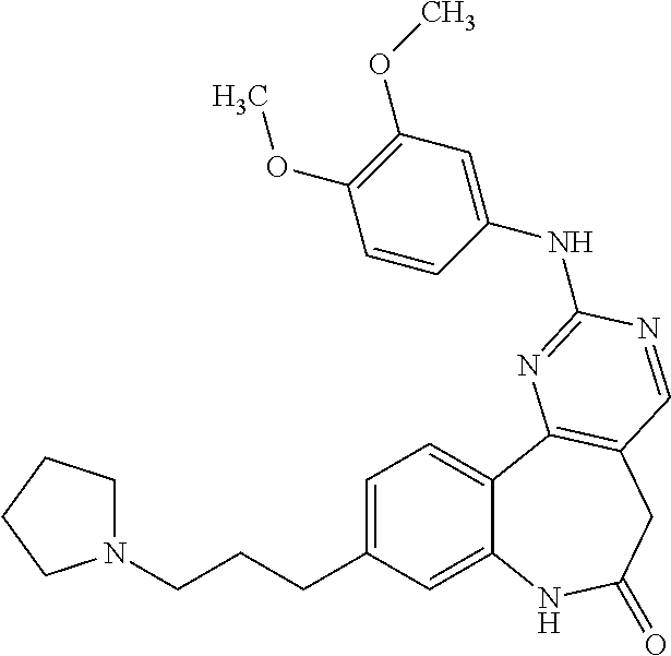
C1=C(CCCN2CCCC2)C=C2C(=C1)C1=C(CC(=O)N2)C=NC(NC2=CC(OC)=C(OC)C=C2)=N1
